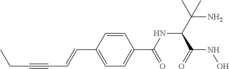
C(C1=CC=C(C(=O)NC(C(C)(N)C)C(=O)NO)C=C1)=CC#CCC
